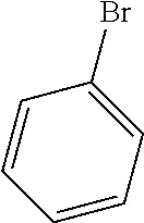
C1=CC=C(Br)C=C1
